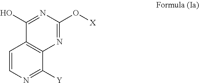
C1=CN=C([Y])C2=C1C(O)=NC(O[X])=N2
